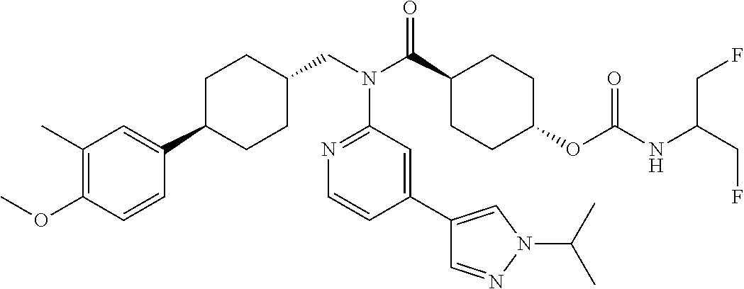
C1(C)=C(OC)C=CC(C2CCC(CN(C(C3CCC(OC(NC(CF)CF)=O)CC3)=O)C3=NC=CC(C4=CN(C(C)C)N=C4)=C3)CC2)=C1
